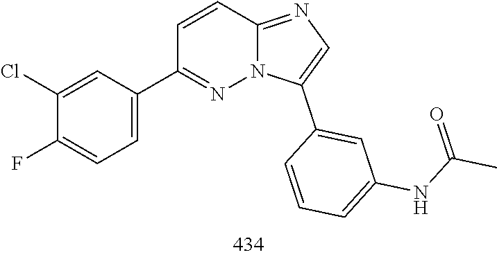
C1(C2=CC=C(F)C(Cl)=C2)=NN2C(=NC=C2C2=CC(NC(=O)C)=CC=C2)C=C1
